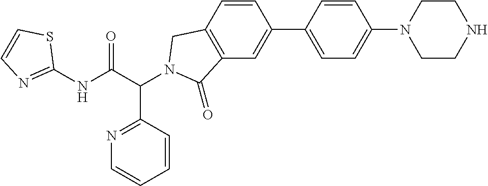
C1(NC(C(C2=NC=CC=C2)N2CC3=C(C=C(C4=CC=C(N5CCNCC5)C=C4)C=C3)C2=O)=O)=NC=CS1
